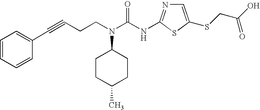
C(CN(C1CCC(C)CC1)C(NC1=NC=C(SCC(O)=O)S1)=O)C#CC1=CC=CC=C1
